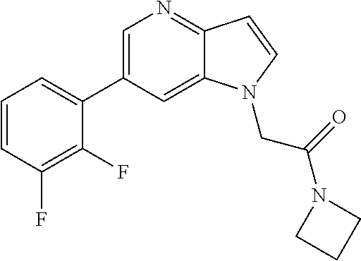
C1=C(C2=CC=CC(F)=C2F)C=C2C(=N1)C=CN2CC(=O)N1CCC1
